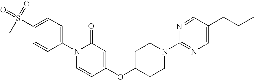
C1(S(C)(=O)=O)=CC=C(N2C=CC(OC3CCN(C4=NC=C(CCC)C=N4)CC3)=CC2=O)C=C1
